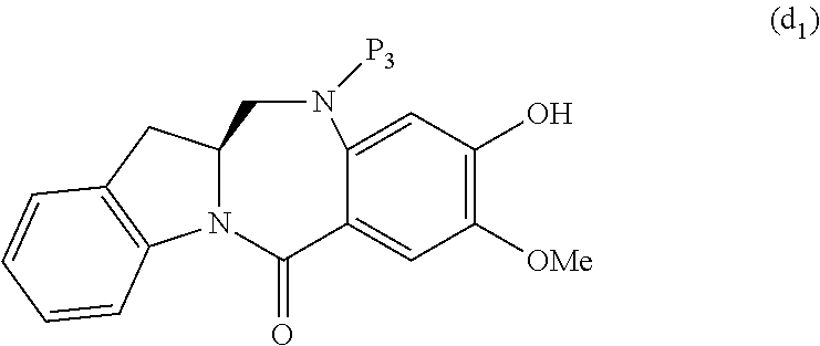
C1(O)=C([OMe])C=C2C(=C1)N([P3])CC1CC3=C(C=CC=C3)N1C2=O
